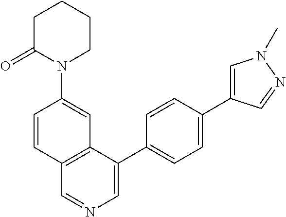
N1(C2=CC3=C(C=C2)C=NC=C3C2=CC=C(C3=CN(C)N=C3)C=C2)CCCCC1=O
